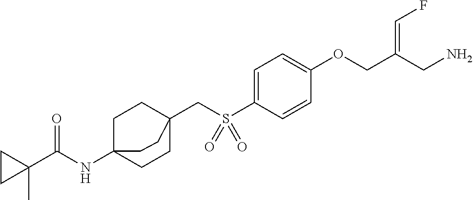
C1=C(S(CC23CCC(NC(C4(C)CC4)=O)(CC2)CC3)(=O)=O)C=CC(OCC(CN)=CF)=C1
